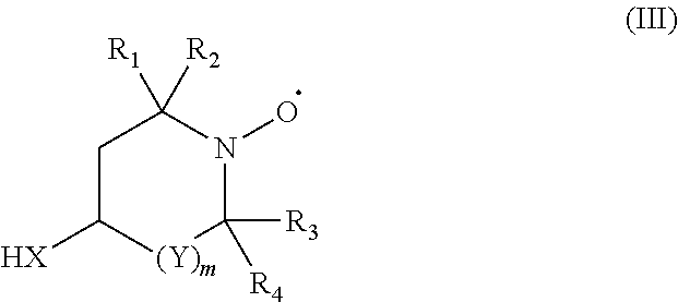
C1C([HX])[(Y)m]C([R3])([R4])N(O)C1([R2])[R1]
